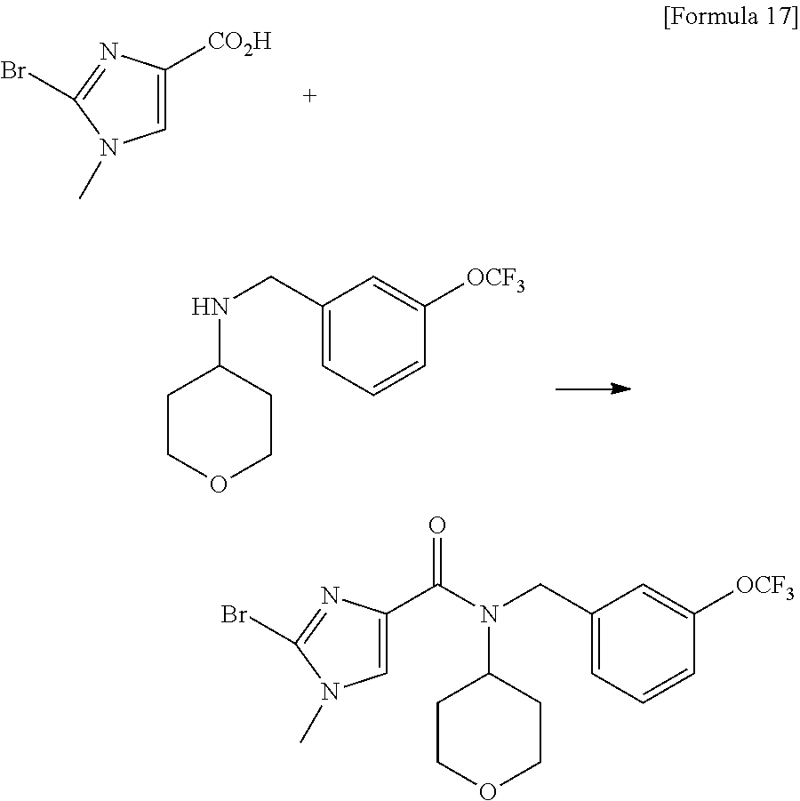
[CO2H]C1=CN(C)C(Br)=N1.C1(CNC2CCOCC2)=CC=CC([OCF3])=C1.C1(CN(C2CCOCC2)C(C2=CN(C)C(Br)=N2)=O)=CC=CC([OCF3])=C1
